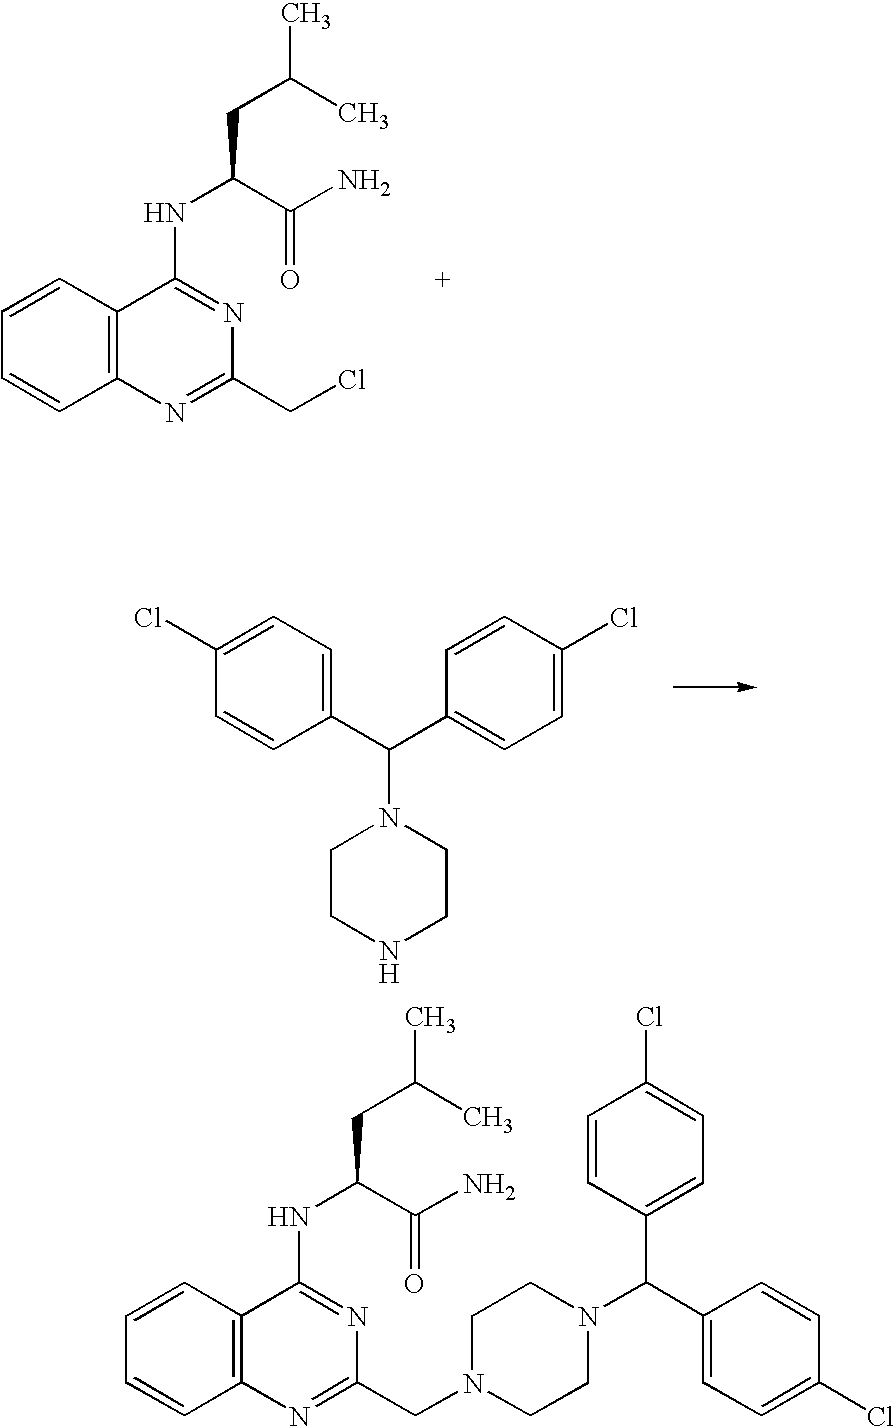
C1=CC2=C(C=C1)C(NC(CC(C)C)C(N)=O)=NC(CCl)=N2.C1=CC(C(C2=CC=C(Cl)C=C2)N2CCNCC2)=CC=C1Cl.C1=CC2=C(C=C1)C(NC(CC(C)C)C(N)=O)=NC(CN1CCN(C(C3=CC=C(Cl)C=C3)C3=CC=C(Cl)C=C3)CC1)=N2
